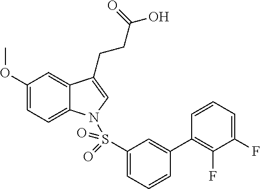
C1(OC)=CC=C2C(=C1)C(CCC(O)=O)=CN2S(C1=CC=CC(C2=C(F)C(F)=CC=C2)=C1)(=O)=O
